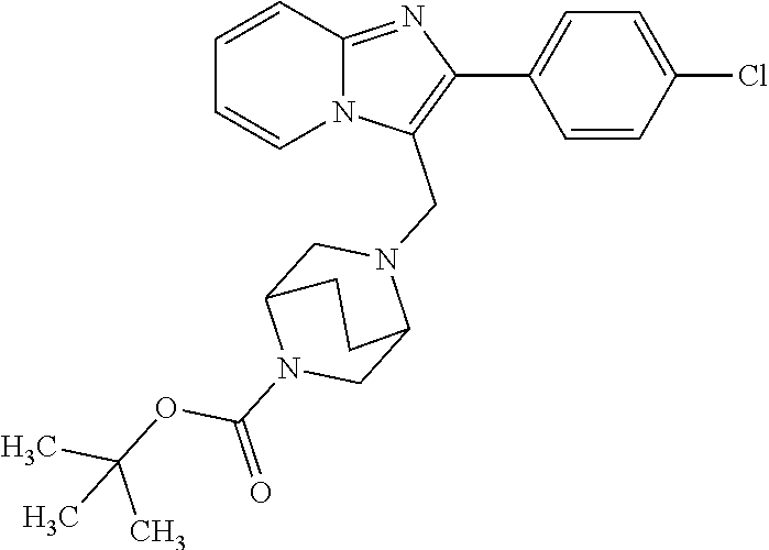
C1=CC2=NC(C3=CC=C(Cl)C=C3)=C(CN3CC4N(C(=O)OC(C)(C)C)CC3CC4)N2C=C1
